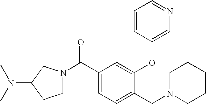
C1(C(=O)N2CCC(N(C)C)C2)=CC=C(CN2CCCCC2)C(OC2=CN=CC=C2)=C1
